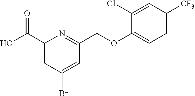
C1(C(O)=O)=CC(Br)=CC(COC2=CC=C([CF3])C=C2Cl)=N1
